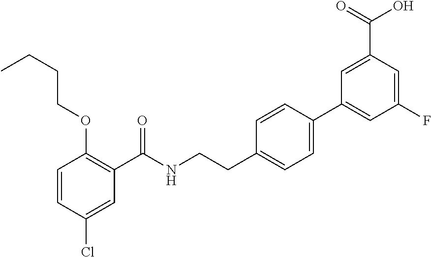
C1=CC(Cl)=CC(C(NCCC2=CC=C(C3=CC(F)=CC(C(=O)O)=C3)C=C2)=O)=C1OCCCC
